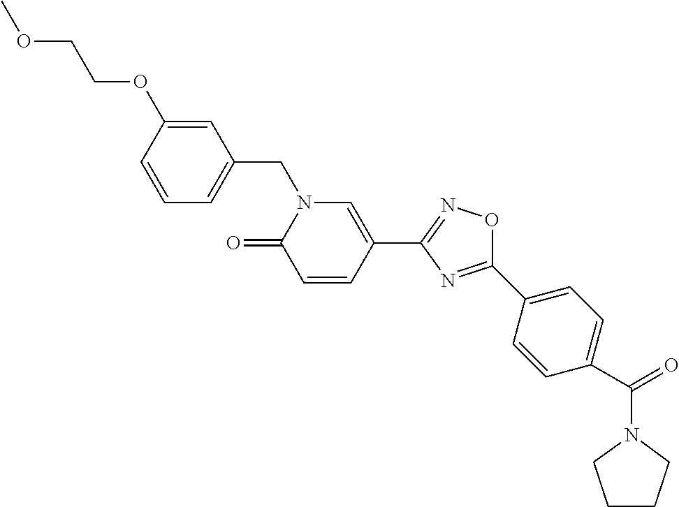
C1=CC(OCCOC)=CC(CN2C(=O)C=CC(C3=NOC(C4=CC=C(C(=O)N5CCCC5)C=C4)=N3)=C2)=C1
